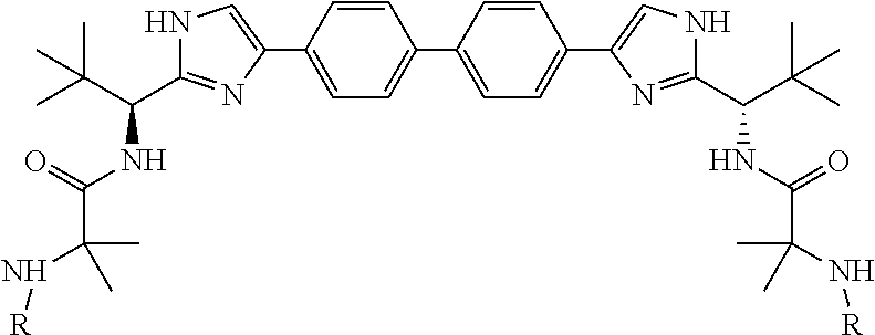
C1=C(C2=CNC(C(C(C)(C)C)NC(=O)C(C)(C)N[R])=N2)C=CC(C2=CC=C(C3=CNC(C(C(C)(C)C)NC(C(C)(C)N[R])=O)=N3)C=C2)=C1
